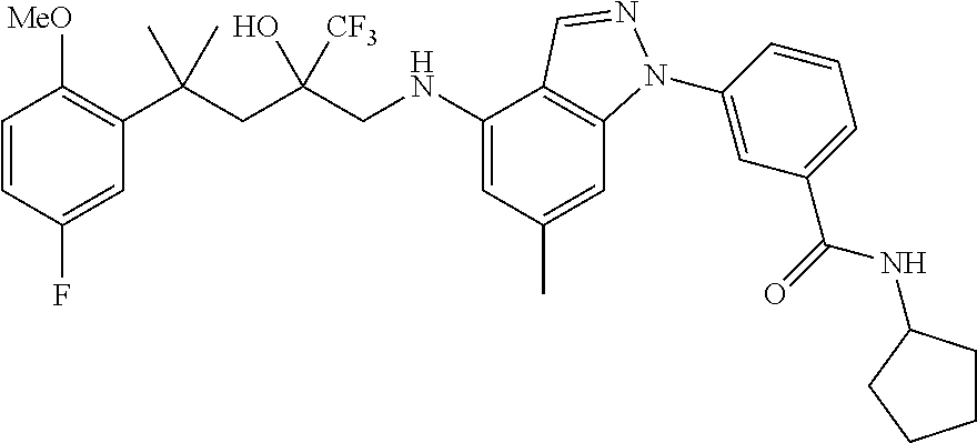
C1=CC(F)=CC(C(CC(CNC2=CC(C)=CC3=C2C=NN3C2=CC(C(=O)NC3CCCC3)=CC=C2)(O)[CF3])(C)C)=C1[MeO]
